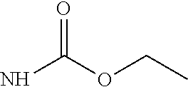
NC(OCC)=O
